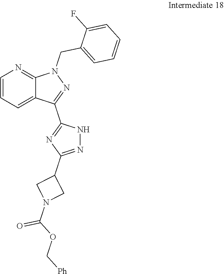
C1(CN2N=C(C3=NC(C4CN(C(OC[Ph])=O)C4)=NN3)C3=CC=CN=C23)=CC=CC=C1F
